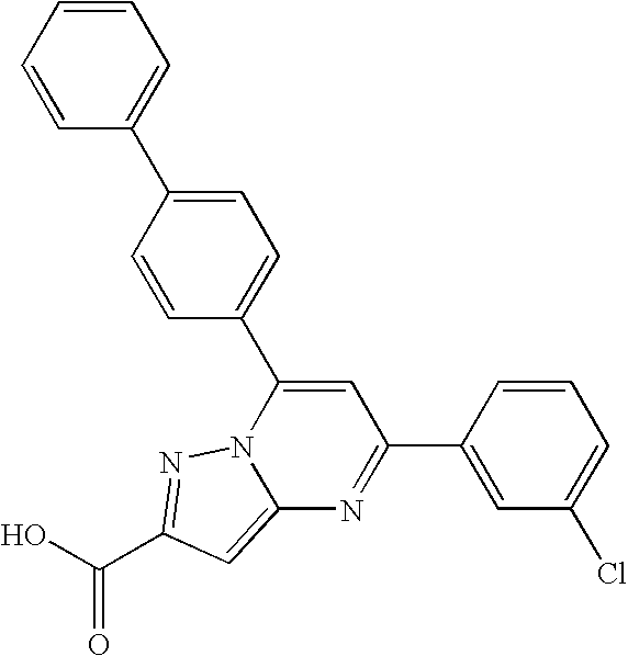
O=C(O)C1=NN2C(=C1)N=C(C1=CC(Cl)=CC=C1)C=C2C1=CC=C(C2=CC=CC=C2)C=C1
